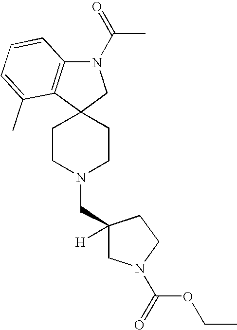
C1CN(CC2([H])CN(C(=O)OCC)CC2)CCC12CN(C(=O)C)C1=C2C(C)=CC=C1
